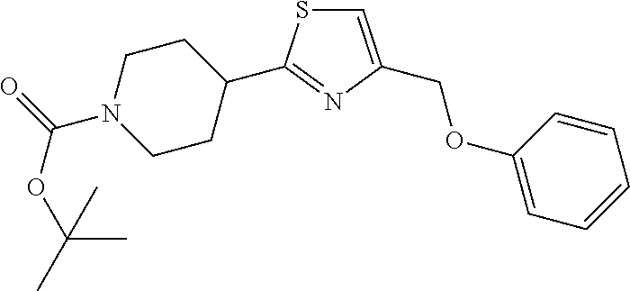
C1(C2=NC(COC3=CC=CC=C3)=CS2)CCN(C(OC(C)(C)C)=O)CC1
